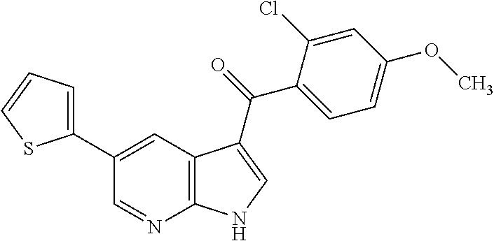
C1(C2=CC3=C(N=C2)NC=C3C(=O)C2=CC=C(OC)C=C2Cl)=CC=CS1
